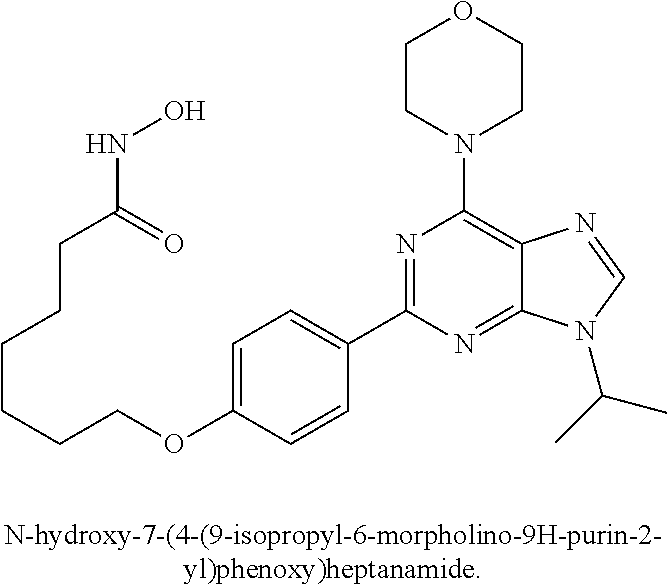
C1=C(OCCCCCCC(=O)NO)C=CC(C2=NC(N3CCOCC3)=C3C(=N2)N(C(C)C)C=N3)=C1
